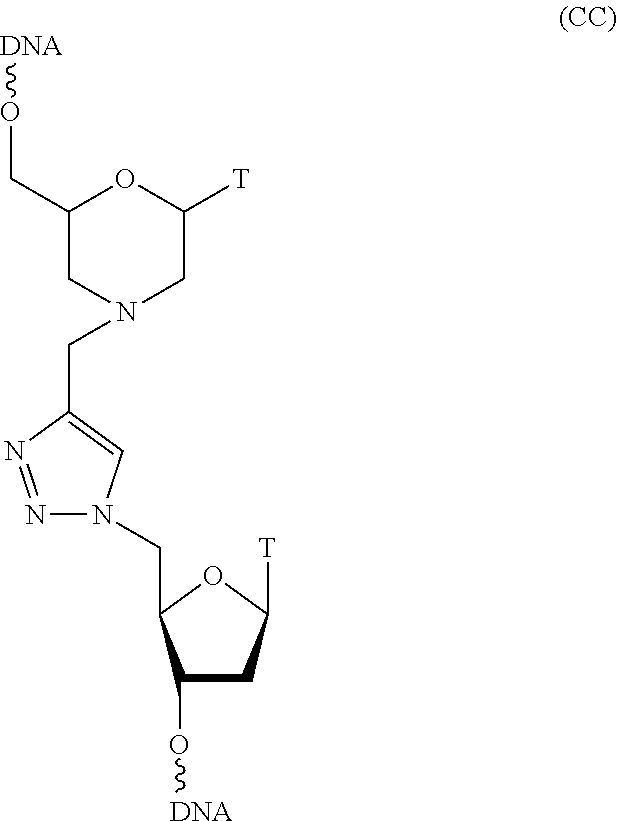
C(C1=CN(CC2C(O[DNA])CC([T])O2)N=N1)N1CC(CO[DNA])OC([T])C1
